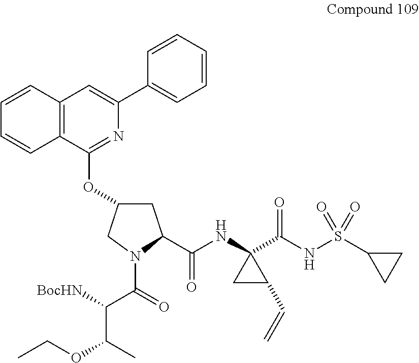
C12=C(C(OC3CC(C(=O)NC4(C(NS(C5CC5)(=O)=O)=O)CC4C=C)N(C(=O)C([BocHN])C(C)OCC)C3)=NC(C3=CC=CC=C3)=C1)C=CC=C2
